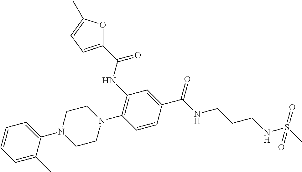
C1=C(C)C(N2CCN(C3=C(NC(=O)C4=CC=C(C)O4)C=C(C(NCCCNS(C)(=O)=O)=O)C=C3)CC2)=CC=C1
